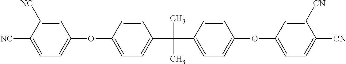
C1([NC])=CC(OC2=CC=C(C(C)(C)C3=CC=C(OC4=CC=C([CN])C([CN])=C4)C=C3)C=C2)=CC=C1[NC]
